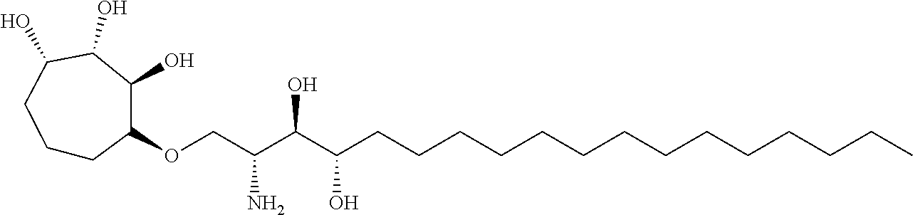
C1CC(OCC(C(C(CCCCCCCCCCCCCC)O)O)N)C(O)C(O)C(O)C1
